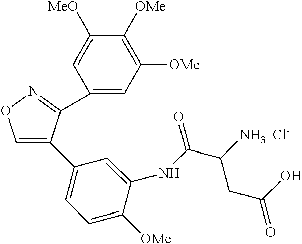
C1=C(C2=CC=C([OMe])C(NC(C([NH3+Cl-])CC(O)=O)=O)=C2)C(C2=CC([OMe])=C([OMe])C([MeO])=C2)=NO1
